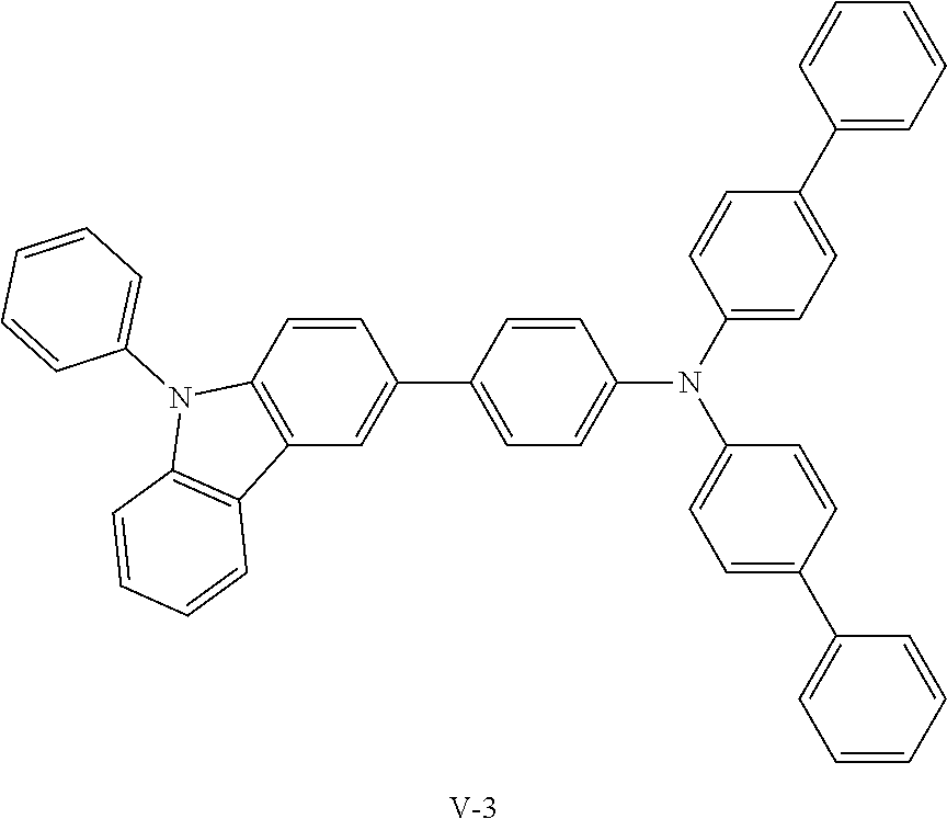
C1=CC2=C(C=C1C1=CC=C(N(C3=CC=C(C4=CC=CC=C4)C=C3)C3=CC=C(C4=CC=CC=C4)C=C3)C=C1)C1=C(N2C2=CC=CC=C2)C=CC=C1.[V]
